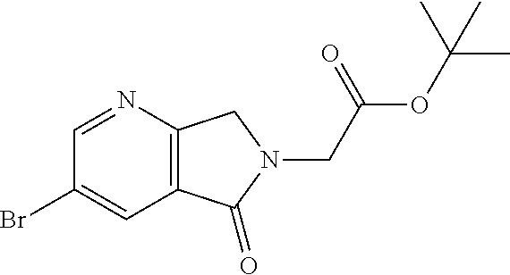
C1=NC2=C(C=C1Br)C(=O)N(CC(OC(C)(C)C)=O)C2
